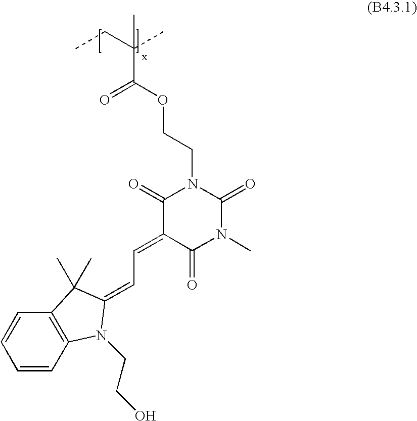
CCC(C)(C)C(OCCN1C(=O)C(=CC=C2N(CCO)C3=C(C=CC=C3)C2(C)C)C(=O)N(C)C1=O)=O
